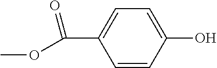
C1=CC(O)=CC=C1C(OC)=O
